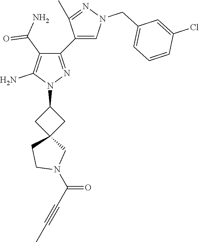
C1C(N2N=C(C3=CN(CC4=CC=CC(Cl)=C4)N=C3C)C(C(N)=O)=C2N)CC12CN(C(=O)C#CC)CC2
